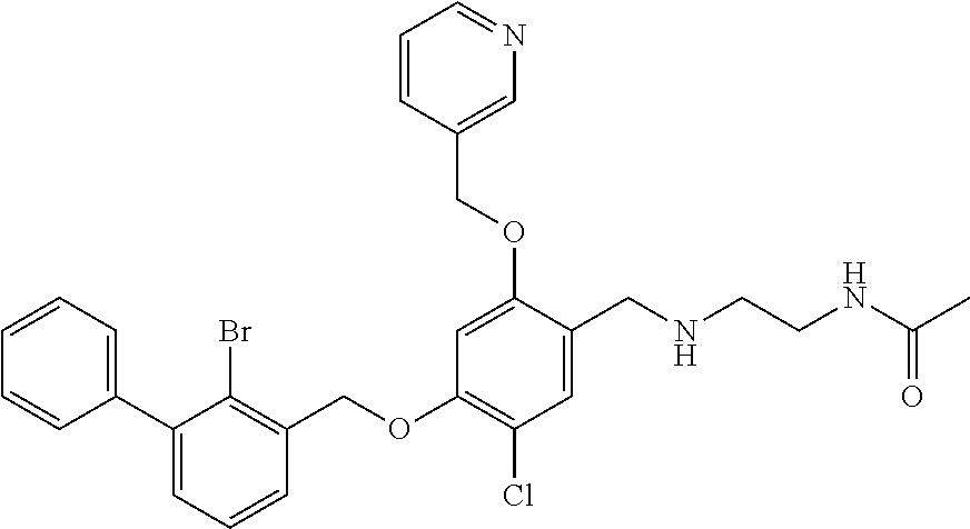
C1(C2=CC=CC=C2)=CC=CC(COC2=C(Cl)C=C(CNCCNC(C)=O)C(OCC3=CN=CC=C3)=C2)=C1Br
